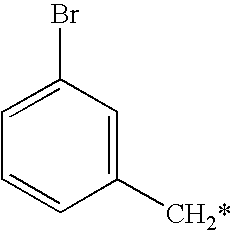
C1([CH2*])=CC(Br)=CC=C1
